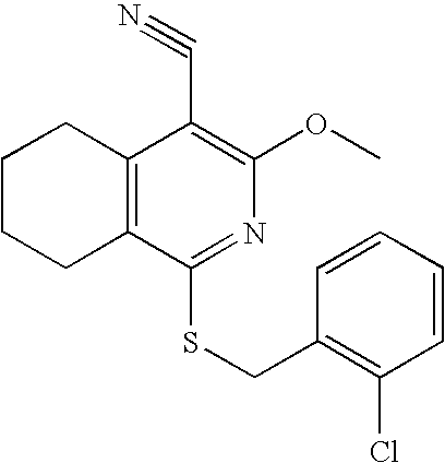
C12=C(C(SCC3=C(Cl)C=CC=C3)=NC(OC)=C1C#N)CCCC2
